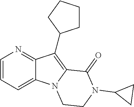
C12=CC=CN=C1C(C1CCCC1)=C1N2CCN(C2CC2)C1=O
